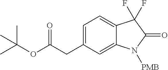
C1=C(CC(=O)OC(C)(C)C)C=C2C(=C1)C(F)(F)C(=O)N2[PMB]
